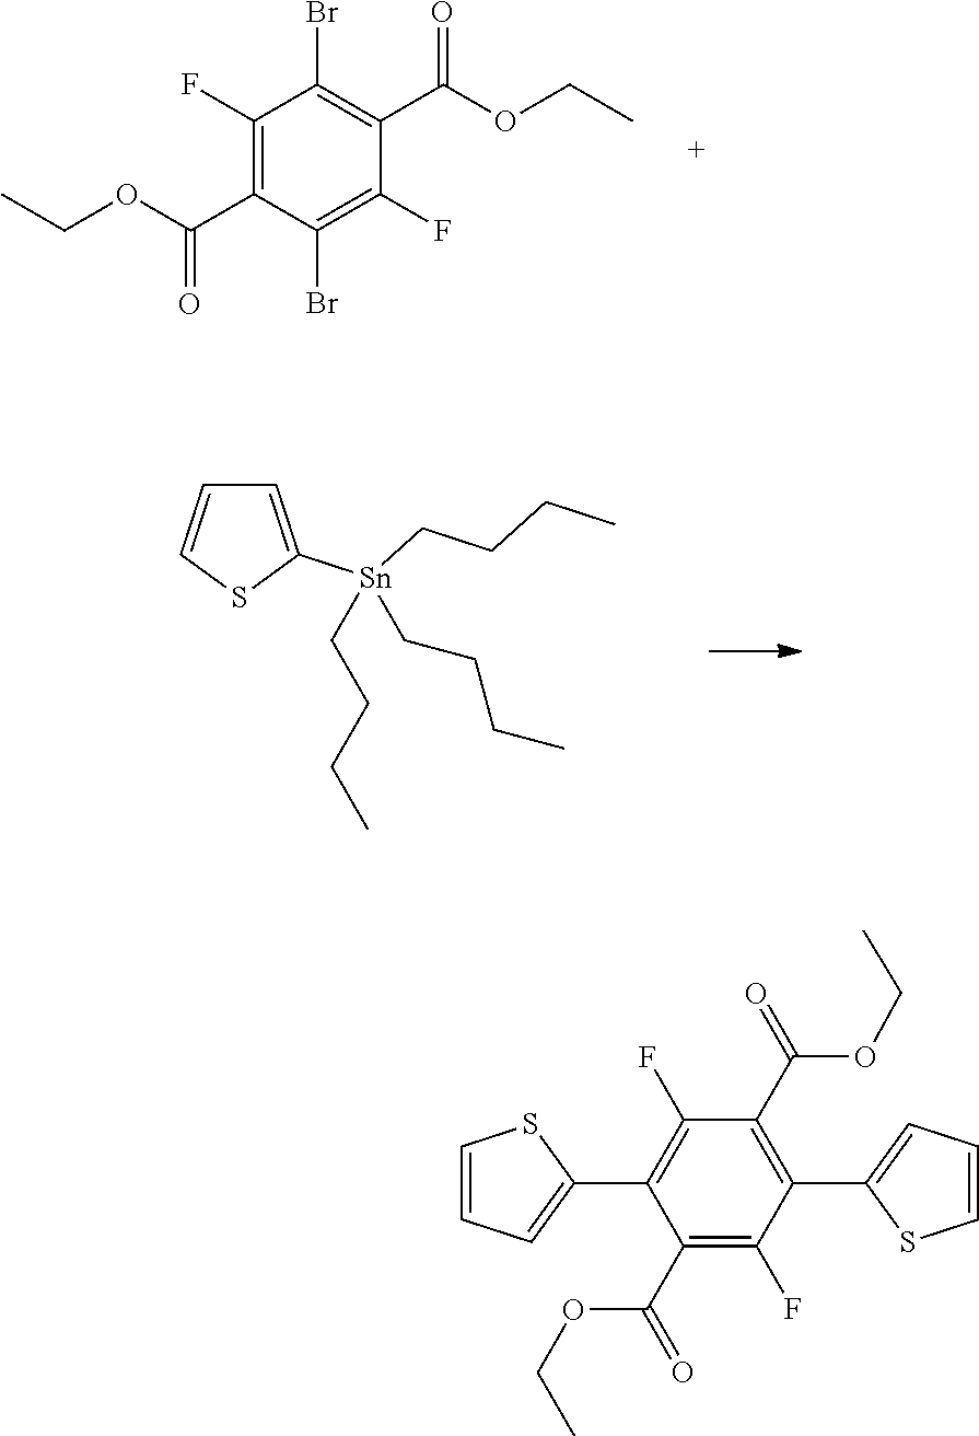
C1(F)=C(C(OCC)=O)C(Br)=C(F)C(C(OCC)=O)=C1Br.C1=C([Sn](CCCC)(CCCC)CCCC)SC=C1.C1(C(=O)OCC)=C(F)C(C2=CC=CS2)=C(C(=O)OCC)C(F)=C1C1=CC=CS1
